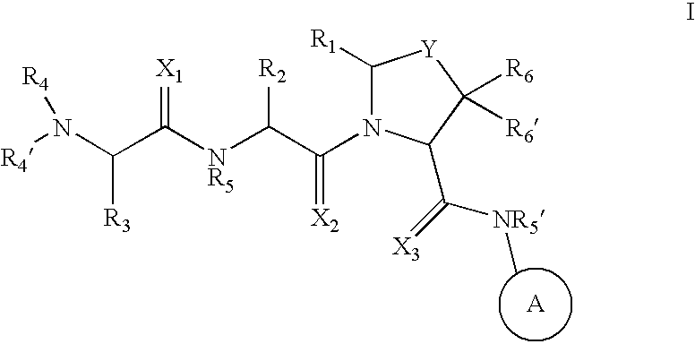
C1([R1])N(C(C([NR5]C(C(N([R4])[R4])[R3])=[X1])[R2])=[X2])C(C(=[X3])[NR5]C)C([R6])([R6])[Y]1
